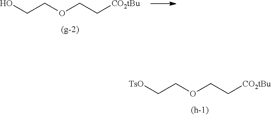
C(C[CO2tBu])OCCO.C(C[CO2tBu])OCC[TsO]
